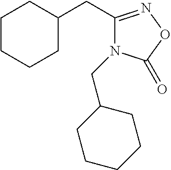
C1CCCC(CC2=NOC(=O)N2CC2CCCCC2)C1
